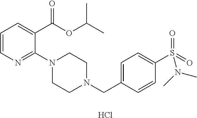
C1=C(CN2CCN(C3=NC=CC=C3C(OC(C)C)=O)CC2)C=CC(S(=O)(=O)N(C)C)=C1.Cl
